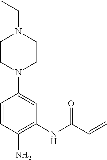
CCN1CCN(C2=CC(NC(C=C)=O)=C(N)C=C2)CC1
